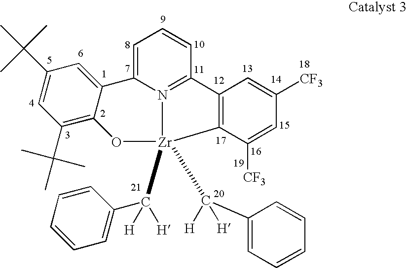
C1(C(C)(C)C)=CC(C(C)(C)C)=C2C(=C1)C1=CC=CC3=N1[Zr](C(C1=CC=CC=C1)([H])[H])(C([H])([H])C1=CC=CC=C1)(O2)C1=C3C=C([CF3])C=C1[CF3]
